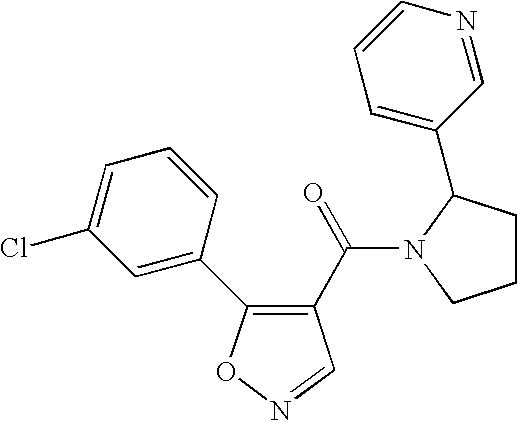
C1(C(=O)N2C(C3=CC=CN=C3)CCC2)=C(C2=CC(Cl)=CC=C2)ON=C1
